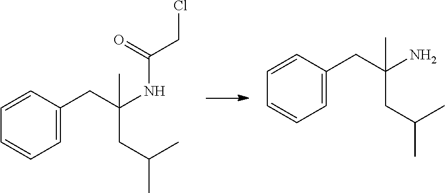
C1=CC=CC=C1CC(CC(C)C)(N)C.C1=CC=CC=C1CC(CC(C)C)(NC(CCl)=O)C
